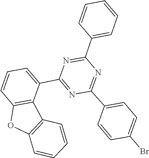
C1(C2=NC(C3=CC=C(Br)C=C3)=NC(C3=CC=CC=C3)=N2)=CC=CC2=C1C1=C(O2)C=CC=C1
